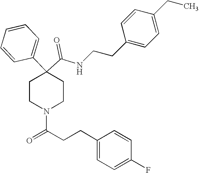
N(C(C1(C2=CC=CC=C2)CCN(C(=O)CCC2=CC=C(F)C=C2)CC1)=O)CCC1=CC=C(CC)C=C1
